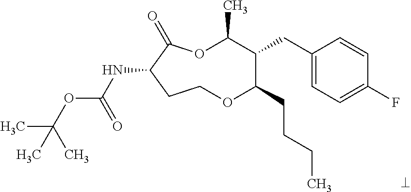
N(C1C(=O)OC(C)C(CC2=CC=C(F)C=C2)C(CCCC)OCC1)C(OC(C)(C)C)=O
